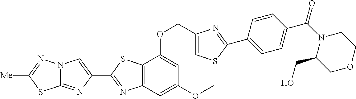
C1(COC2=CC(OC)=CC3=C2SC(C2=CN4C(=N2)SC([Me])=N4)=N3)=CSC(C2=CC=C(C(=O)N3C(CO)COCC3)C=C2)=N1
